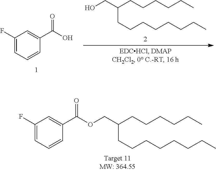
C1(F)=CC=CC(C(O)=O)=C1.OCC(CCCCCC)CCCCCCCC.O(CC(CCCCCC)CCCCCCCC)C(C1=CC(F)=CC=C1)=O
